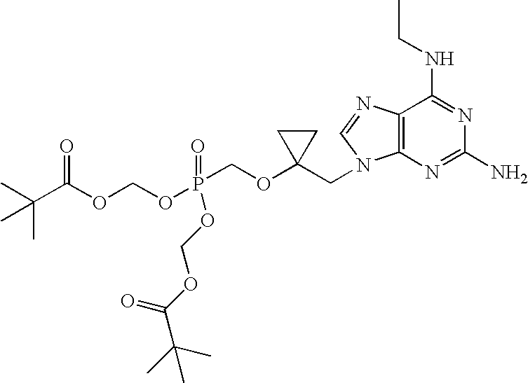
O(P(COC1(CN2C3=C(C(NCC)=NC(N)=N3)N=C2)CC1)(OCOC(C(C)(C)C)=O)=O)COC(C(C)(C)C)=O
